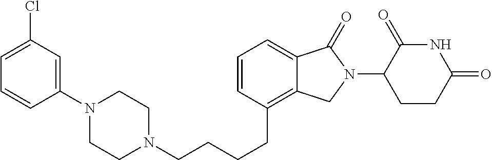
N1(CCCCC2=C3C(=CC=C2)C(=O)N(C2C(=O)NC(=O)CC2)C3)CCN(C2=CC(Cl)=CC=C2)CC1
